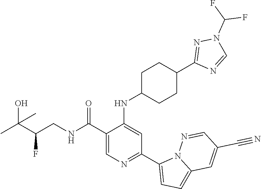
C1(C(NCC(C(C)(O)C)F)=O)=CN=C(C2=CC=C3N2N=CC(C#N)=C3)C=C1NC1CCC(C2=NN(C(F)F)C=N2)CC1
